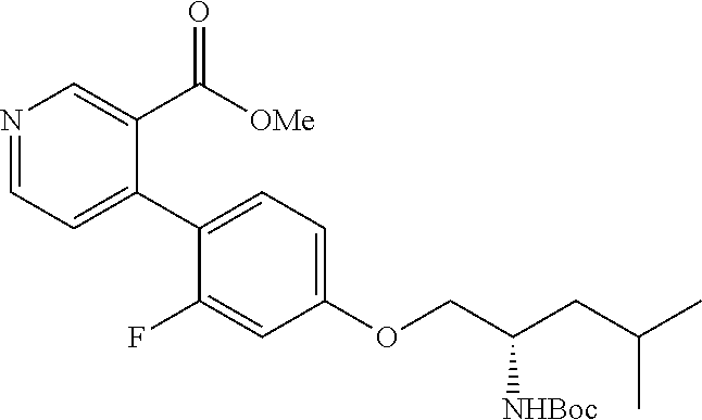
N1=CC=C(C2=CC=C(OCC(CC(C)C)[NHBoc])C=C2F)C(C([OMe])=O)=C1
